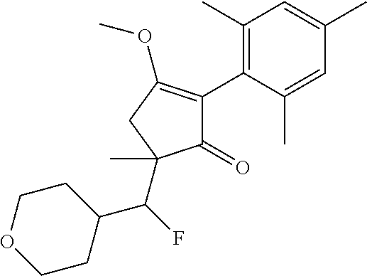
C1(=O)C(C2=C(C)C=C(C)C=C2C)=C(OC)CC1(C(C1CCOCC1)F)C
